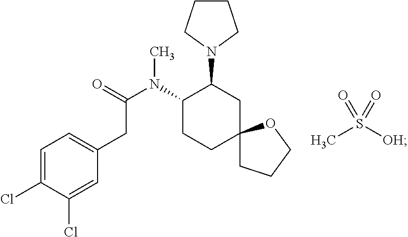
C1CC2(CC(N3CCCC3)C1N(C(=O)CC1=CC=C(Cl)C(Cl)=C1)C)CCCO2.CS([OH])(=O)=O
